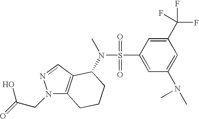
N1(CC(O)=O)C2=C(C=N1)C(N(S(=O)(=O)C1=CC(N(C)C)=CC(C(F)(F)F)=C1)C)CCC2
